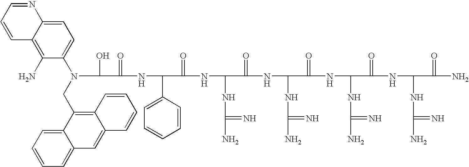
OC(C(=O)NC(C1=CC=CC=C1)C(=O)NC(NC(N)=N)C(=O)NC(NC(N)=N)C(=O)NC(NC(N)=N)C(=O)NC(NC(N)=N)C(=O)N)N(C1=CC=C2C(=C1N)C=CC=N2)CC1=C2C(=CC3=CC=CC=C13)C=CC=C2
